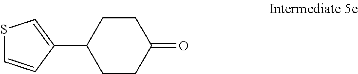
C1CC(=O)CCC1C1=CSC=C1
